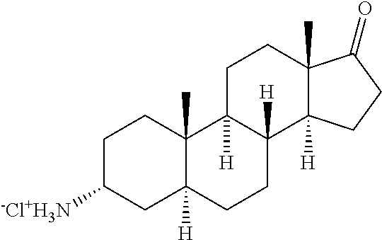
C1C([-Cl+H3N])CC2([H])C(C)(C1)C1([H])C([H])(CC2)C2([H])C(C)(CC1)C(=O)CC2
